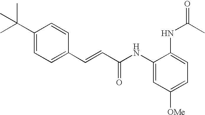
C(=CC(=O)NC1=CC([OMe])=CC=C1NC(=O)C)C1=CC=C(C(C)(C)C)C=C1
